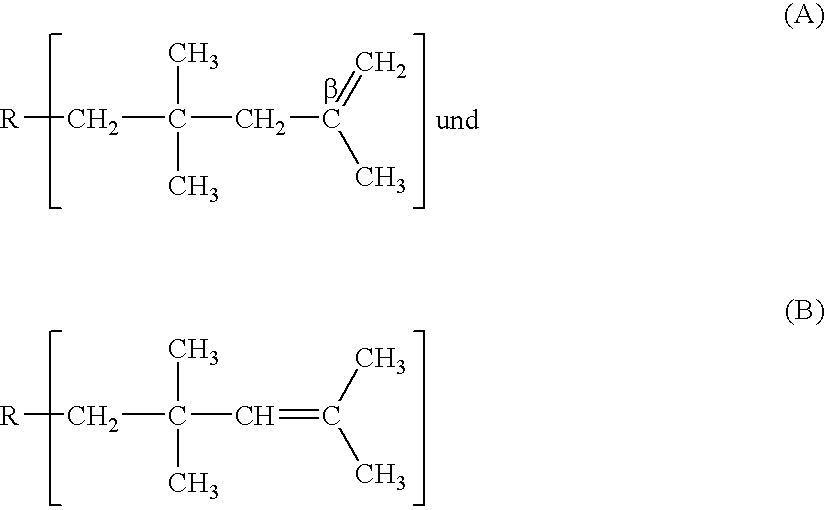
C(C(CC(C)=C)(C)C)[R].C(C(C=C(C)C)(C)C)[R]
